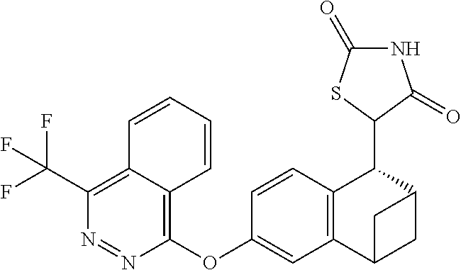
C1(C(F)(F)F)=C2C(=C(OC3=CC4=C(C=C3)C(C3C(=O)NC(=O)S3)C3CC4C3)N=N1)C=CC=C2
